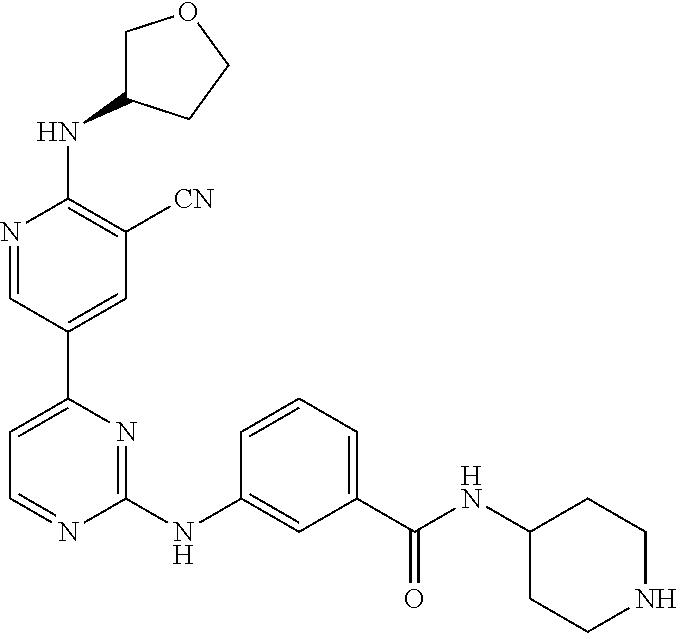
N(C1=C([CN])C=C(C2=CC=NC(NC3=CC(C(NC4CCNCC4)=O)=CC=C3)=N2)C=N1)C1COCC1
